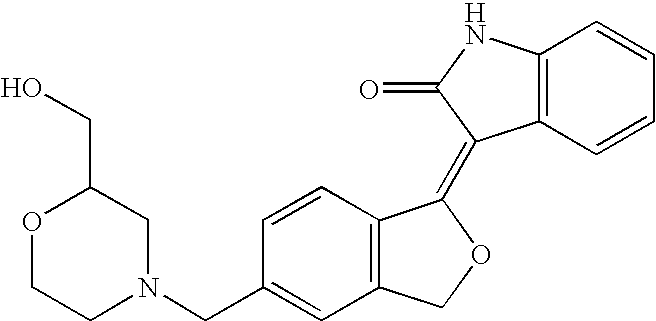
C1=CC(CN2CC(CO)OCC2)=CC2=C1C(=C1C3=C(C=CC=C3)NC1=O)OC2
